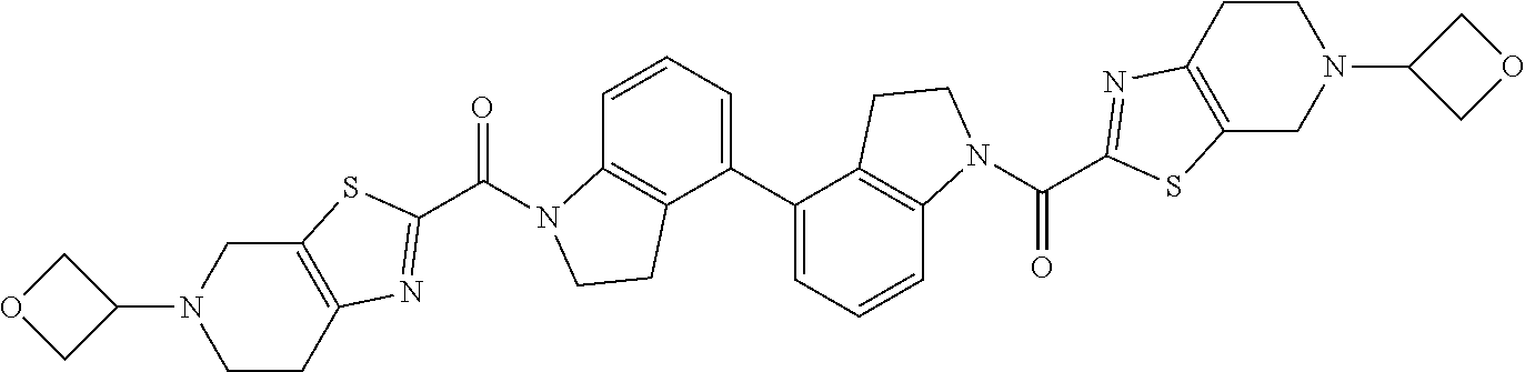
C1=CC=C(C2=CC=CC3=C2CCN3C(C2=NC3=C(S2)CN(C2COC2)CC3)=O)C2=C1N(C(C1=NC3=C(S1)CN(C1COC1)CC3)=O)CC2
